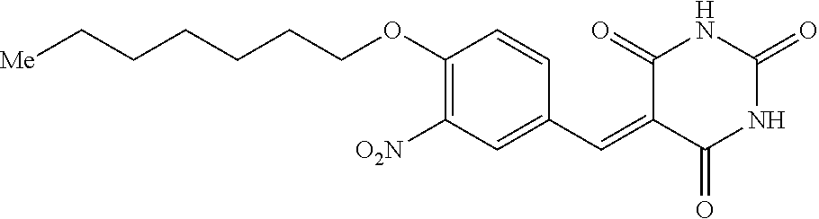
C(CCCOC1=C([O2N])C=C(C=C2C(=O)NC(=O)NC2=O)C=C1)CC[Me]
